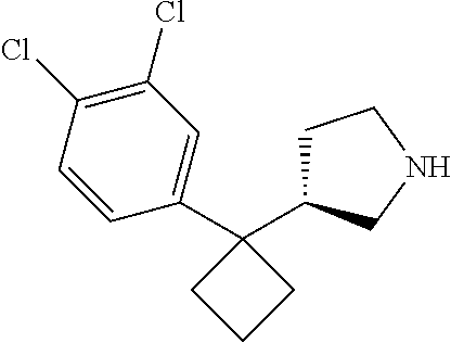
C1(C2(C3CCNC3)CCC2)=CC(Cl)=C(Cl)C=C1
